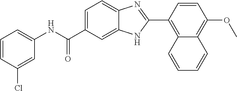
C1(NC(C2=CC=C3C(=C2)NC(C2=C4C(=C(OC)C=C2)C=CC=C4)=N3)=O)=CC=CC(Cl)=C1
